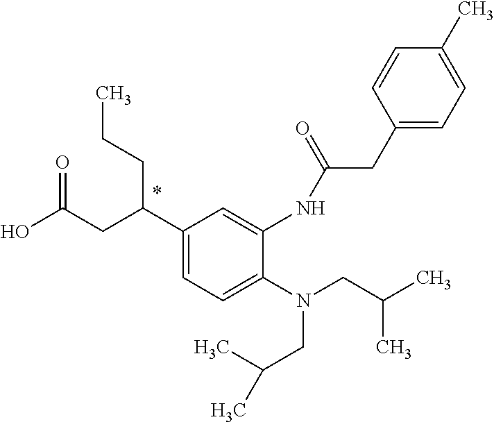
C1(C(CCC)CC(=O)O)=CC=C(N(CC(C)C)CC(C)C)C(NC(=O)CC2=CC=C(C)C=C2)=C1
